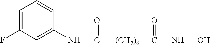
C1=C(F)C=C(NC([(CH2)6]C(NO)=O)=O)C=C1
